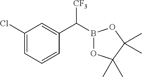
C1(C([CF3])B2OC(C)(C)C(C)(C)O2)=CC(Cl)=CC=C1
